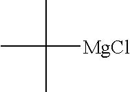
CC(C)(C)[MgCl]
